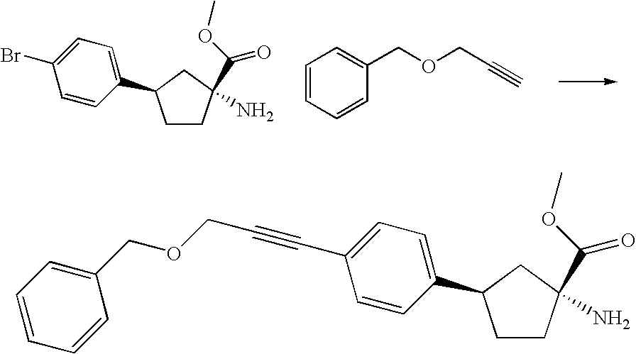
C1CC(C(OC)=O)(N)CC1C1=CC=C(Br)C=C1.C1=CC=CC(COCC#C)=C1.C1CC(C(OC)=O)(N)CC1C1=CC=C(C#CCOCC2=CC=CC=C2)C=C1
